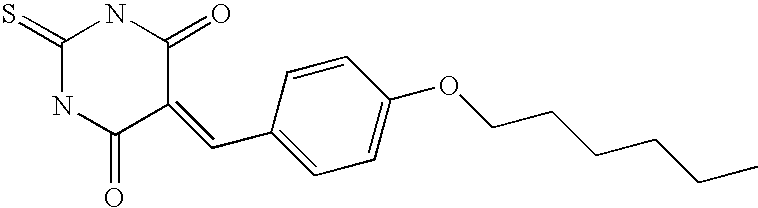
C1(=S)NC(=O)C(=CC2=CC=C(OCCCCCC)C=C2)C(=O)N1
